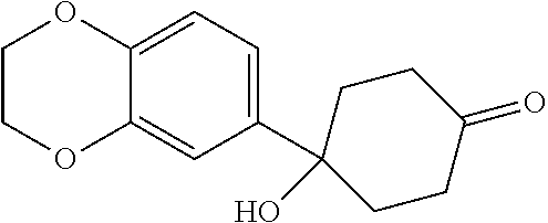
C12=CC(C3(O)CCC(=O)CC3)=CC=C1OCCO2
